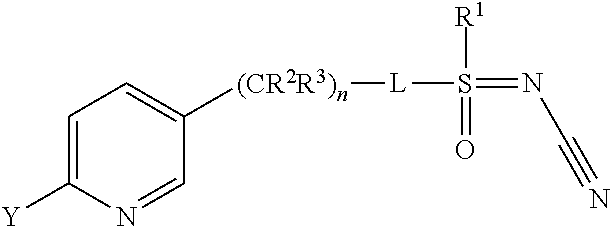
C1=C([Y])N=CC([(CR2R3)n][L]S(=NC#N)([R1])=O)=C1
